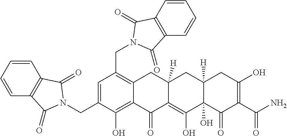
C1=C(CN2C(=O)C3=C(C=CC=C3)C2=O)C(O)=C2C(=C1CN1C(=O)C3=C(C=CC=C3)C1=O)CC1([H])C(=C(O)C3(O)C([H])(C1)CC(O)=C(C(N)=O)C3=O)C2=O
